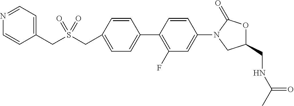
C1(CNC(C)=O)OC(=O)N(C2=CC(F)=C(C3=CC=C(CS(CC4=CC=NC=C4)(=O)=O)C=C3)C=C2)C1
